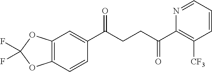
C1(C(CCC(C2=C([CF3])C=CC=N2)=O)=O)=CC2=C(C=C1)OC(F)(F)O2
